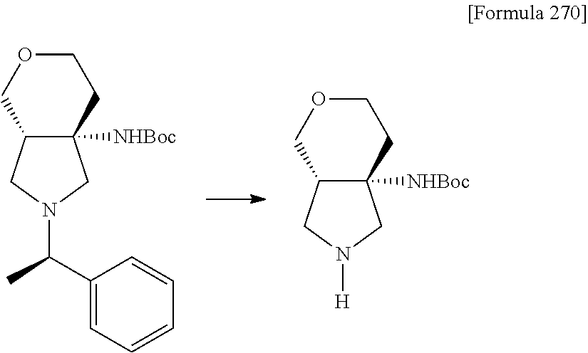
C12([NHBoc])C(CN(C(C)C3=CC=CC=C3)C1)COCC2.C12([NHBoc])C(CN([H])C1)COCC2
